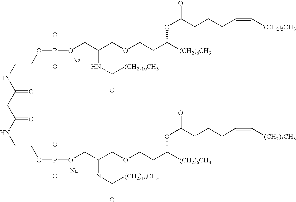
[Na].[Na].N(CCOP(OCC(COCCC([(CH2)6CH3])OC(=O)CCCC=C[(CH2)5CH3])NC(=O)[(CH2)10CH3])(=O)O)C(=O)CC(NCCOP(O)(=O)OCC(COCCC([(CH2)6CH3])OC(=O)CCCC=C[(CH2)5CH3])NC(=O)[(CH2)10CH3])=O
